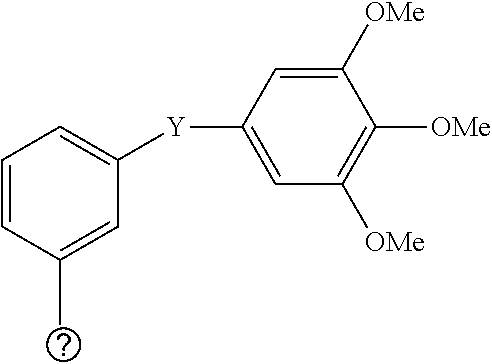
C1([OMe])=CC([Y]C2=CC=CC(C)=C2)=CC([OMe])=C1[OMe]
